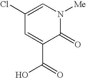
C1(Cl)=CN([Me])C(=O)C(C(O)=O)=C1
